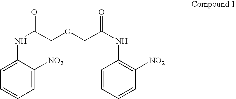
C1=CC=C([NO2])C(NC(COCC(NC2=C([NO2])C=CC=C2)=O)=O)=C1
